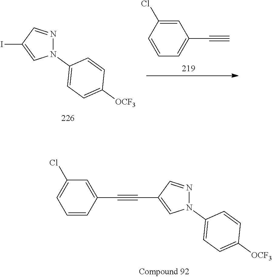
N1(C2=CC=C([OCF3])C=C2)N=CC(C#CC2=CC(Cl)=CC=C2)=C1.N1(C2=CC=C([OCF3])C=C2)N=CC(I)=C1.C1=C(C#C)C=C(Cl)C=C1
